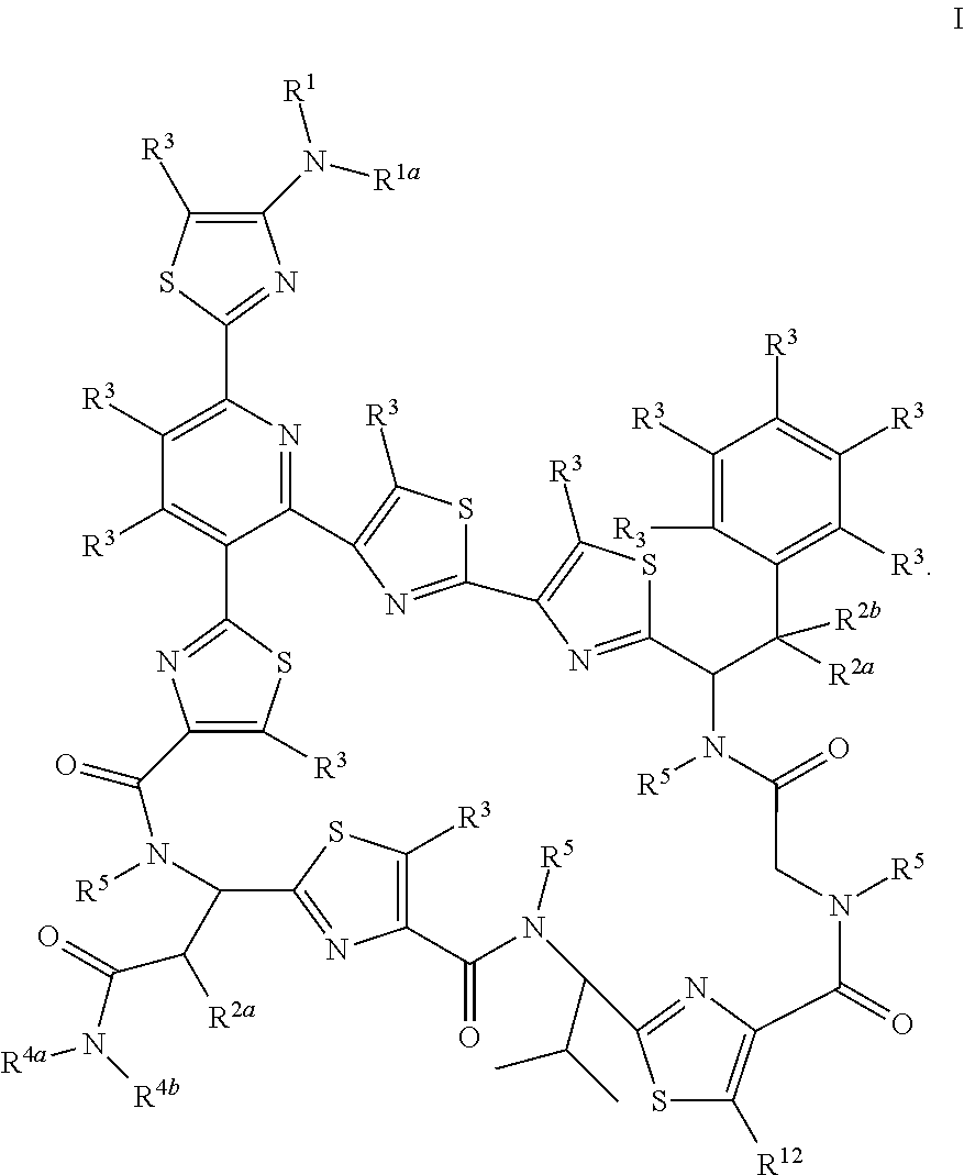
C12=NC(C3=NC(N([R1a])[R1])=C([R3])S3)=C([R3])C([R3])=C1C1=NC(=C([R3])S1)C(=O)N([R5])C(C([R2a])C(N([R4a])[R4b])=O)C1=NC(=C([R3])S1)C(=O)N([R5])C(C(C)C)C1=NC(=C([R12])S1)C(=O)N([R5])CC(=O)N([R5])C(C(C1=C([R3])C([R3])=C([R3])C([R3])=C1[R3])([R2a])[R2b])C1=NC(=C([R3])S1)C1=NC2=C([R3])S1
